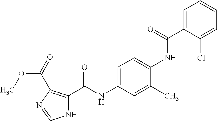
C1=C(C(=O)NC2=CC=C(NC(=O)C3=C(C(=O)OC)N=CN3)C=C2C)C(Cl)=CC=C1
